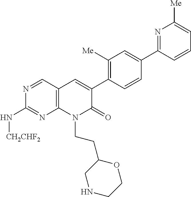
N1=CC2=C(N=C1N[CH2CHF2])N(CCC1CNCCO1)C(=O)C(C1=C([Me])C=C(C3=NC([Me])=CC=C3)C=C1)=C2
